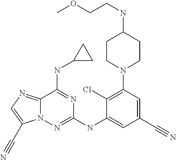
C12=NC=C(C#N)N1N=C(NC1=CC(C#N)=CC(N3CCC(NCCOC)CC3)=C1Cl)N=C2NC1CC1
